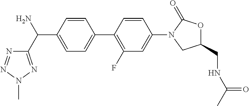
C1=C(C(C2=NN(C)N=N2)N)C=CC(C2=C(F)C=C(N3CC(CNC(C)=O)OC3=O)C=C2)=C1
